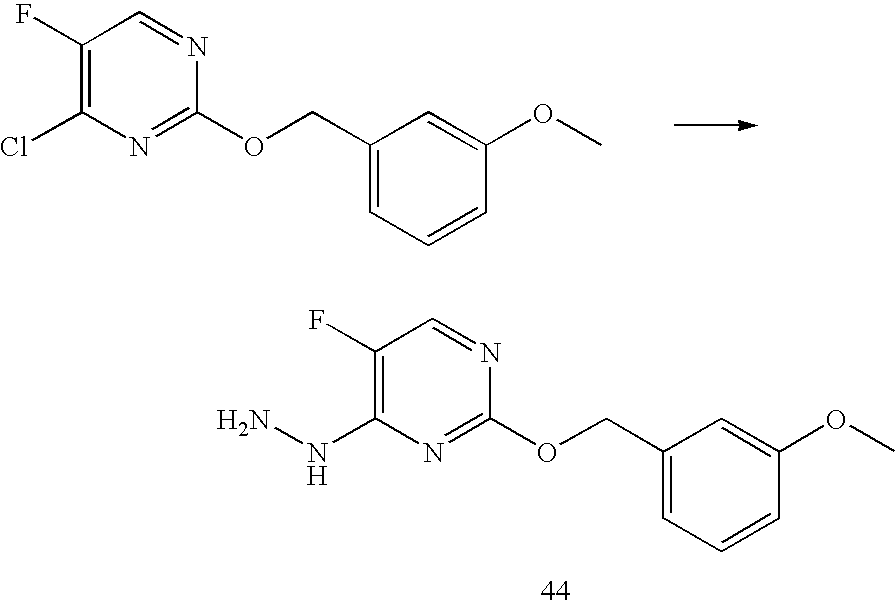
C1(F)=C(Cl)N=C(OCC2=CC=CC(OC)=C2)N=C1.C1(F)=C(NN)N=C(OCC2=CC=CC(OC)=C2)N=C1
